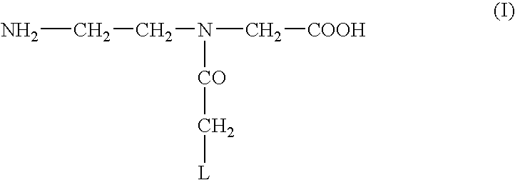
NCCN(C[COOH])[CO]C[L]
